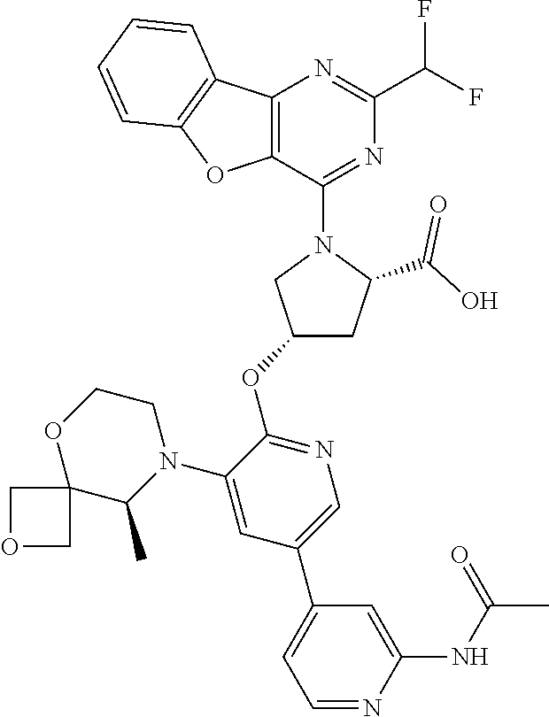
C12=C(C(N3CC(OC4=NC=C(C5=CC=NC(NC(C)=O)=C5)C=C4N4CCOC5(C4C)COC5)CC3C(O)=O)=NC(C(F)F)=N1)OC1=C2C=CC=C1
